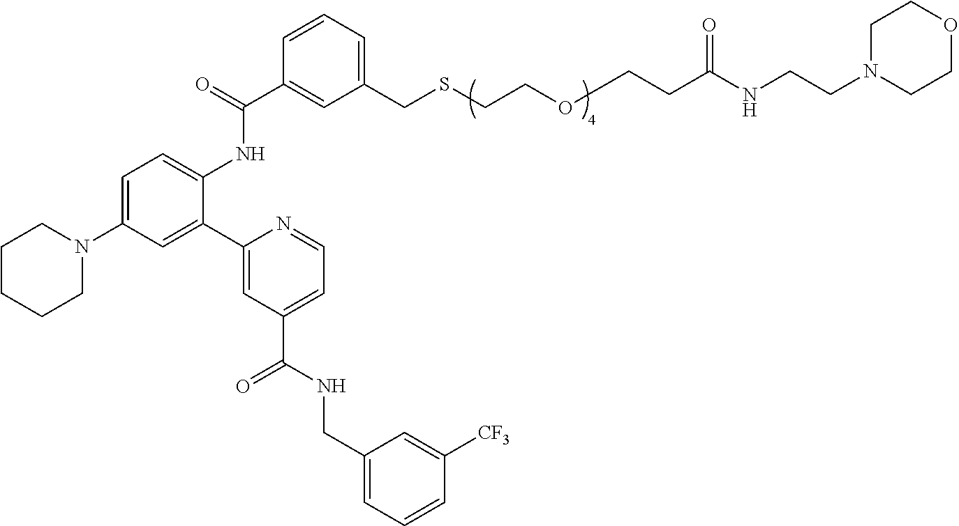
C1=C(N2CCCCC2)C=C(C2=CC(C(NCC3=CC=CC([CF3])=C3)=O)=CC=N2)C(NC(C2=CC(CSCCOCCC(NCCN3CCOCC3)=O)=CC=C2)=O)=C1
